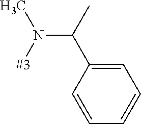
C(N([#3])C)(C1=CC=CC=C1)C
